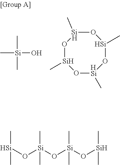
C[Si](C)(O)C.O1[Si](C)O[HSi](C)O[Si](C)O[Si]1C.[Si](O[Si](O[Si](O[Si](C)C)(C)C)(C)C)(C)C
